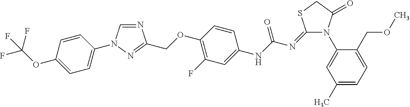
N1=CN(C2=CC=C(OC(F)(F)F)C=C2)N=C1COC1=C(F)C=C(NC(N=C2N(C3=CC(C)=CC=C3COC)C(=O)CS2)=O)C=C1
